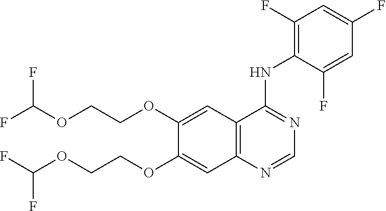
FC(OCCOC1=CC2=C(C=C1OCCOC(F)F)N=CN=C2NC1=C(F)C=C(F)C=C1F)F
